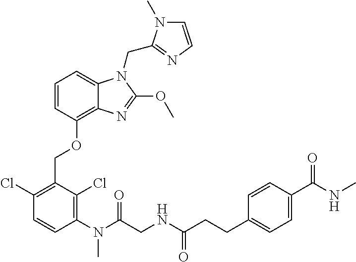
C1=CC(OCC2=C(Cl)C=CC(N(C(CNC(CCC3=CC=C(C(=O)NC)C=C3)=O)=O)C)=C2Cl)=C2C(=C1)N(CC1=NC=CN1C)C(OC)=N2
